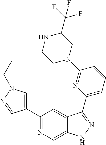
C1(C2=CN(CC)N=C2)=NC=C2C(=C1)C(C1=CC=CC(N3CC(C(F)(F)F)NCC3)=N1)=NN2
